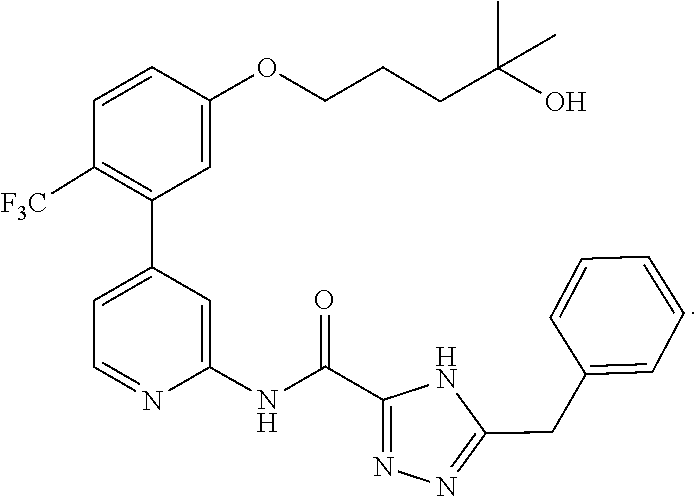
C1(OCCCC(O)(C)C)=CC(C2=CC=NC(NC(C3=NN=C(CC4=CC=CC=C4)N3)=O)=C2)=C([F3C])C=C1
